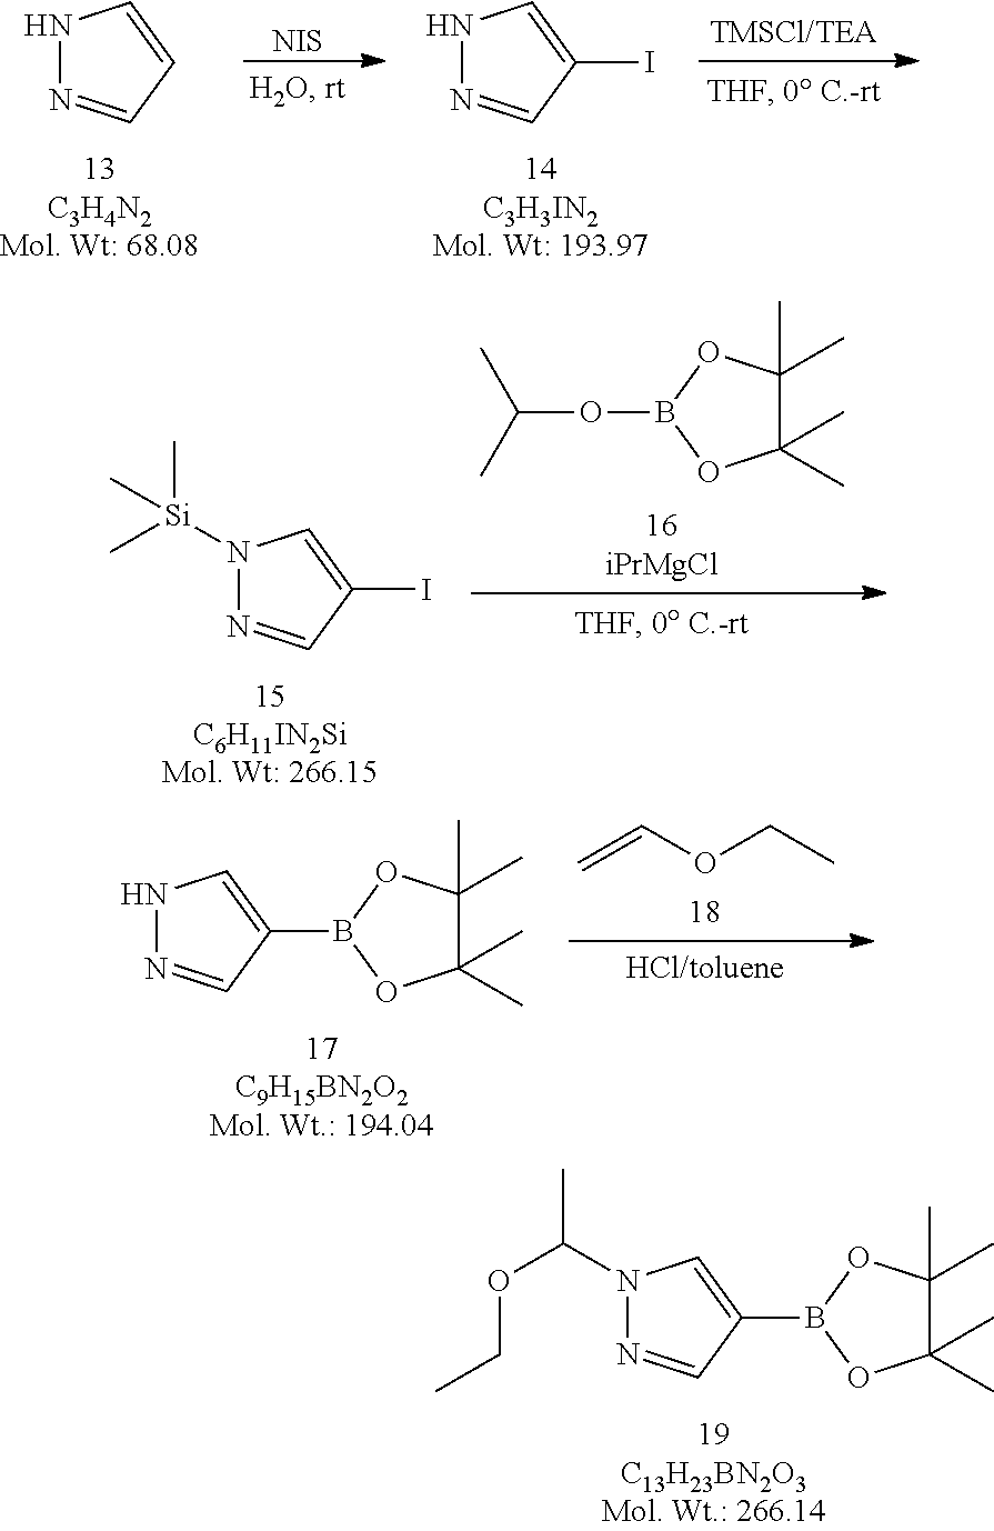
N1(C(C)OCC)N=CC(B2OC(C)(C)C(C)(C)O2)=C1.N1N=CC=C1.[NIS].N1N=CC(I)=C1.N1([Si](C)(C)C)N=CC(I)=C1.C1(C)(C)C(C)(C)OB(OC(C)C)O1.N1N=CC(B2OC(C)(C)C(C)(C)O2)=C1.C=COCC
